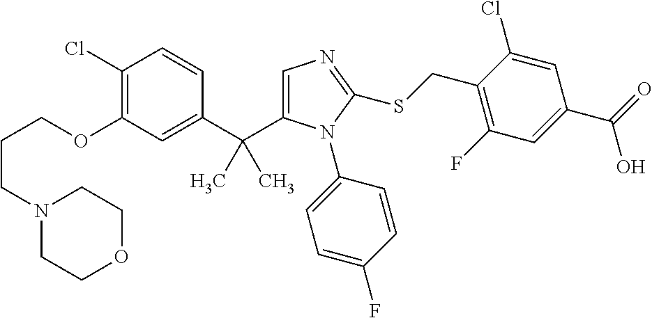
C1(C(C)(C)C2=CN=C(SCC3=C(F)C=C(C(=O)O)C=C3Cl)N2C2=CC=C(F)C=C2)=CC(OCCCN2CCOCC2)=C(Cl)C=C1
